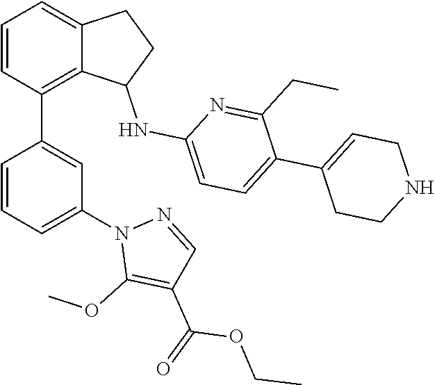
C1=CC(C2=CC(N3C(OC)=C(C(OCC)=O)C=N3)=CC=C2)=C2C(=C1)CCC2NC1=CC=C(C2=CCNCC2)C(CC)=N1
